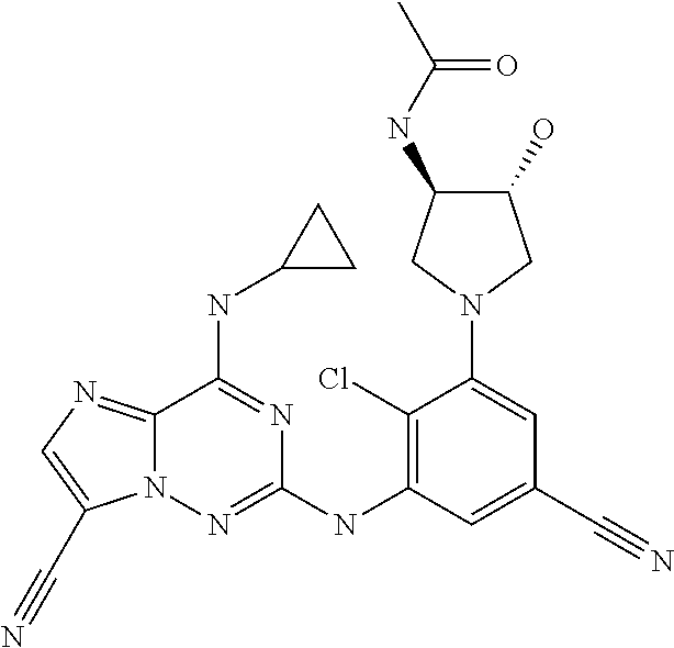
C12=NC=C(C#N)N1N=C(NC1=C(Cl)C(N3CC(NC(C)=O)C(O)C3)=CC(C#N)=C1)N=C2NC1CC1
